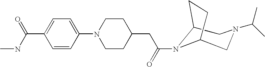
C12CN(C(C)C)CC(N1C(=O)CC1CCN(C3=CC=C(C(NC)=O)C=C3)CC1)CC2
